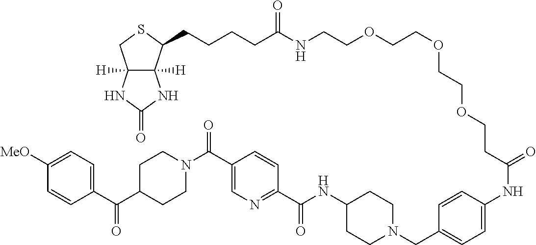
C1CN(C(C2=CN=C(C(=O)NC3CCN(CC4=CC=C(NC(=O)CCOCCOCCOCCNC(CCCCC5C6([H])C([H])(NC(=O)N6)CS5)=O)C=C4)CC3)C=C2)=O)CCC1C(C1=CC=C([MeO])C=C1)=O
